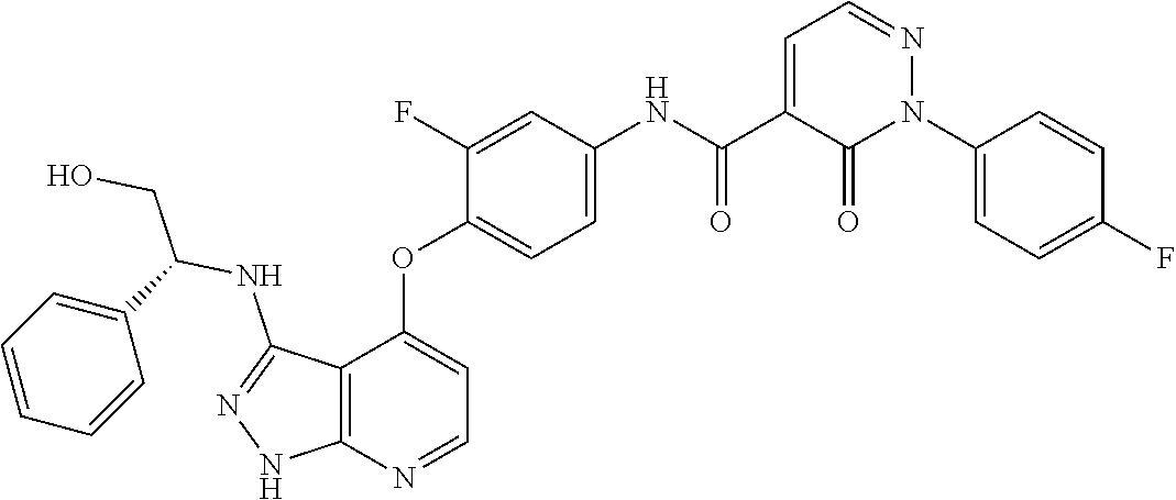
N1=CC=C(C(NC2=CC=C(OC3=CC=NC4=C3C(NC(C3=CC=CC=C3)CO)=NN4)C(F)=C2)=O)C(=O)N1C1=CC=C(F)C=C1
